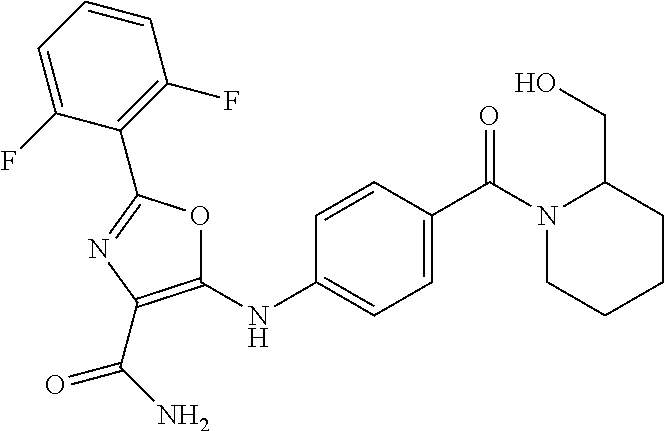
C1=C(C(N2CCCCC2CO)=O)C=CC(NC2=C(C(N)=O)N=C(C3=C(F)C=CC=C3F)O2)=C1
